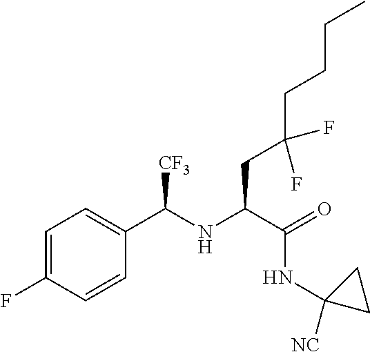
C1=C(F)C=CC(C(NC(C(=O)NC2([NC])CC2)CC(CCCC)(F)F)[CF3])=C1
